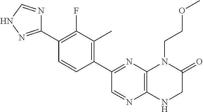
C1(C2=NNC=N2)=C(F)C(C)=C(C2=NC3=C(N=C2)NCC(=O)N3CCOC)C=C1
